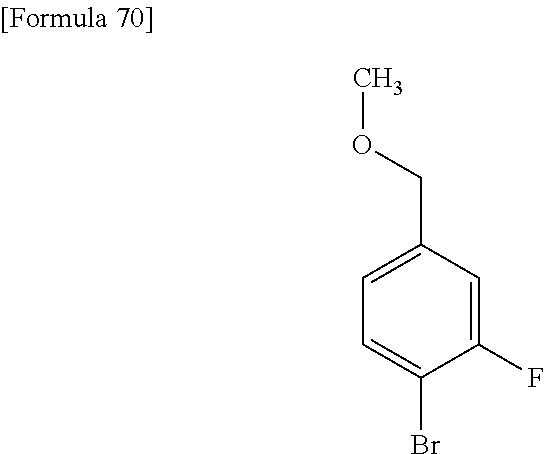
C1=C(Br)C(F)=CC(COC)=C1
